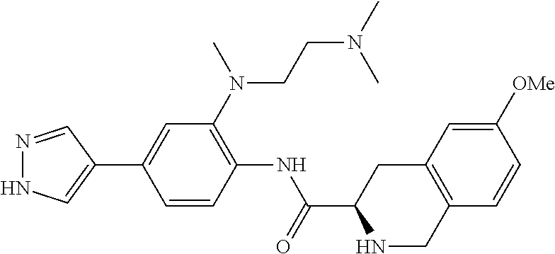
N1=CC(C2=CC(N(CCN(C)C)C)=C(NC(C3NCC4=C(C3)C=C([OMe])C=C4)=O)C=C2)=CN1
